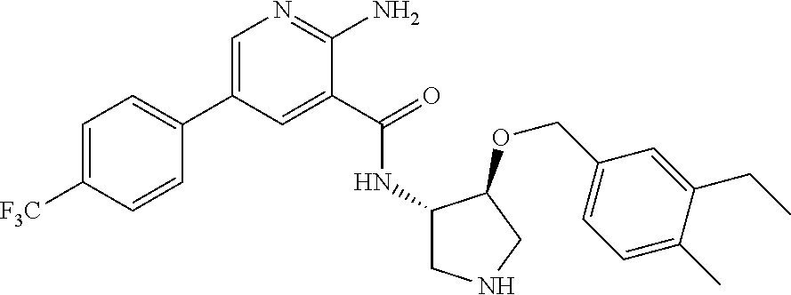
C1(C2=CN=C(N)C(C(=O)NC3CNCC3OCC3=CC=C(C)C(CC)=C3)=C2)=CC=C([F3C])C=C1
